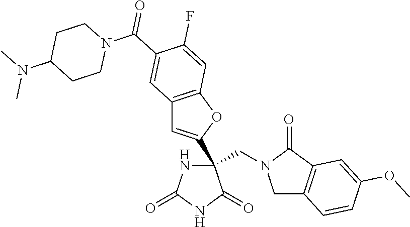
C(C1(C2=CC3=C(O2)C=C(F)C(C(N2CCC(N(C)C)CC2)=O)=C3)NC(=O)NC1=O)N1CC2=C(C1=O)C=C(OC)C=C2
